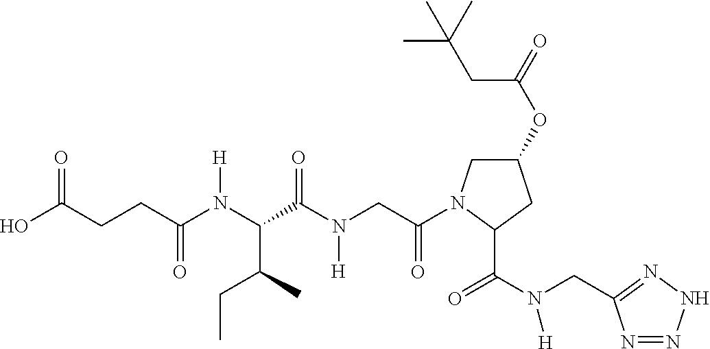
C1(OC(=O)CC(C)(C)C)CN(C(CN(C(C(N(C(CCC(O)=O)=O)[H])C(C)CC)=O)[H])=O)C(C(N(CC2=NNN=N2)[H])=O)C1
